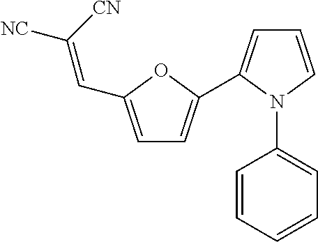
C1=CN(C2=CC=CC=C2)C(C2=CC=C(C=C([NC])[CN])O2)=C1
